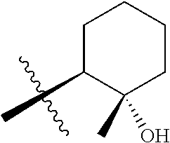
C1C(C)C(O)(C)CCC1
